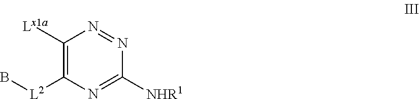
C1([Lx1a])=C([L2]B)N=C([NHR1])N=N1
